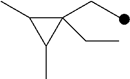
C1(CC)(CC)C(C)C1C
